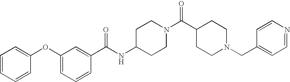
C(NC1CCN(C(C2CCN(CC3=CC=NC=C3)CC2)=O)CC1)(C1=CC(OC2=CC=CC=C2)=CC=C1)=O
